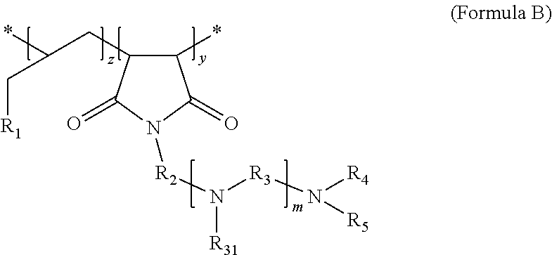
*C(CC1C(*)C(=O)N([R2]N([R31])[R3]N([R4])[R5])C1=O)C[R1]
